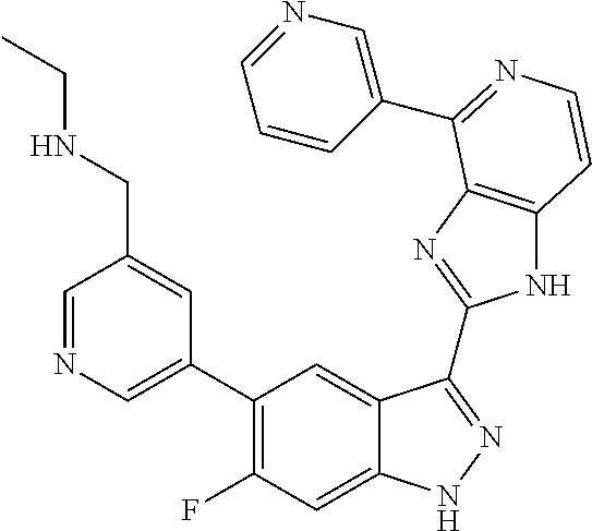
C1=C(C2=C(F)C=C3C(=C2)C(C2=NC4=C(N2)C=CN=C4C2=CN=CC=C2)=NN3)C=C(CNCC)C=N1
